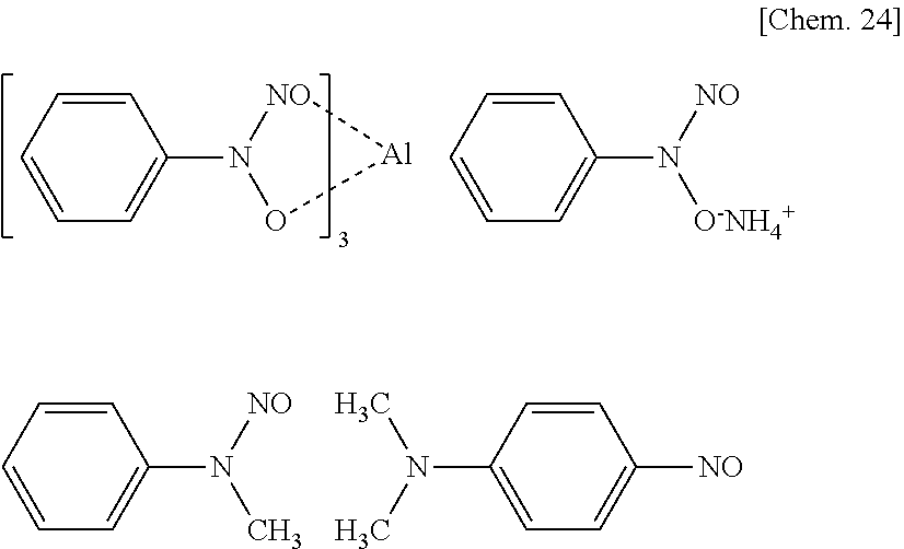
C1=CC=C(N2[NO][Al]O2)C=C1.C1=CC=C(N([NO])[O-NH4+])C=C1.C1=CC=C(N([NO])C)C=C1.C1(N(C)C)=CC=C([NO])C=C1
